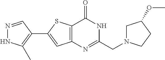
N1=CC(C2=CC3=C(S2)C(=O)NC(CN2CC(OC)CC2)=N3)=C(C)N1
